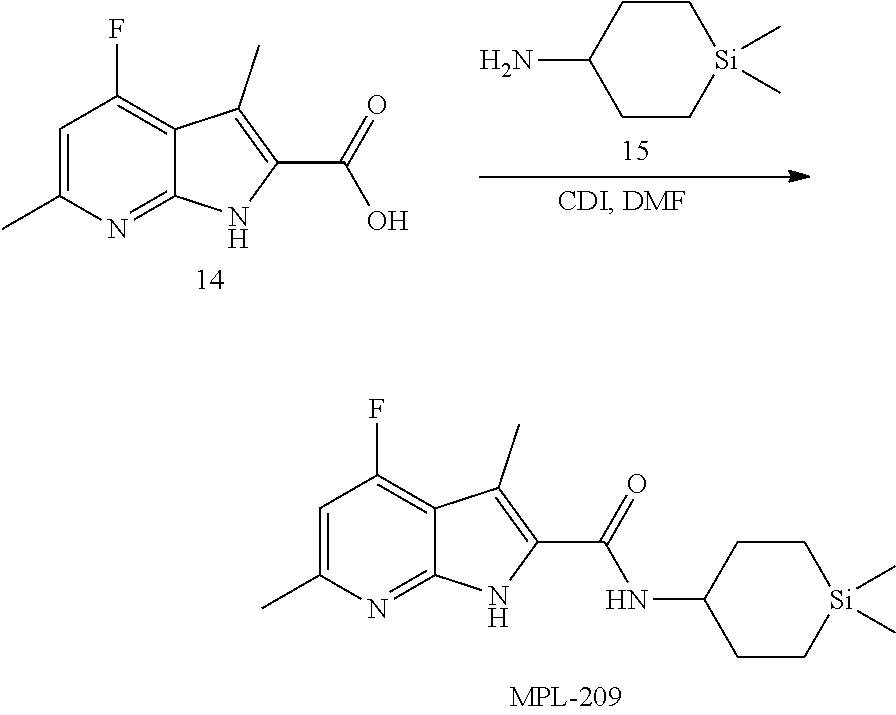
C1=C(C)N=C2C(=C1F)C(C)=C(C(=O)O)N2.C1C[Si](C)(C)CCC1N.C1=C(C)N=C2C(=C1F)C(C)=C(C(=O)NC1CC[Si](C)(C)CC1)N2
